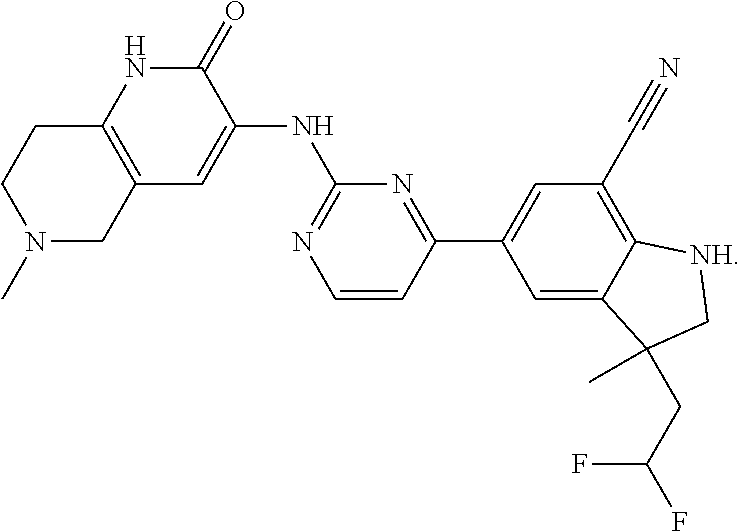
C12=C(CCN(C)C1)NC(=O)C(NC1=NC=CC(C3=CC(C#N)=C4[NH]CC(C)(CC(F)F)C4=C3)=N1)=C2
